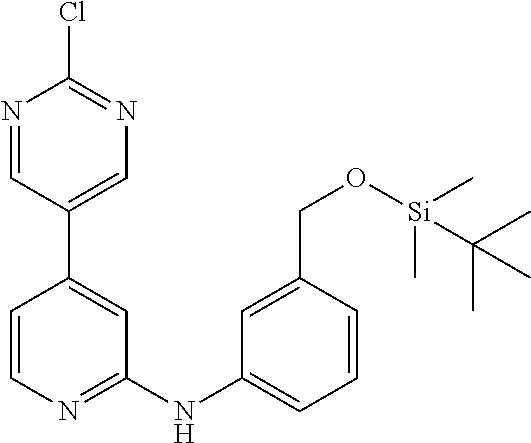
N1=CC(C2=CC(NC3=CC=CC(CO[Si](C(C)(C)C)(C)C)=C3)=NC=C2)=CN=C1Cl
